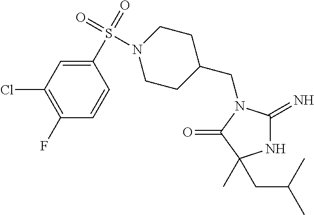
N1C(=N)N(CC2CCN(S(C3=CC(Cl)=C(F)C=C3)(=O)=O)CC2)C(=O)C1(CC(C)C)C
